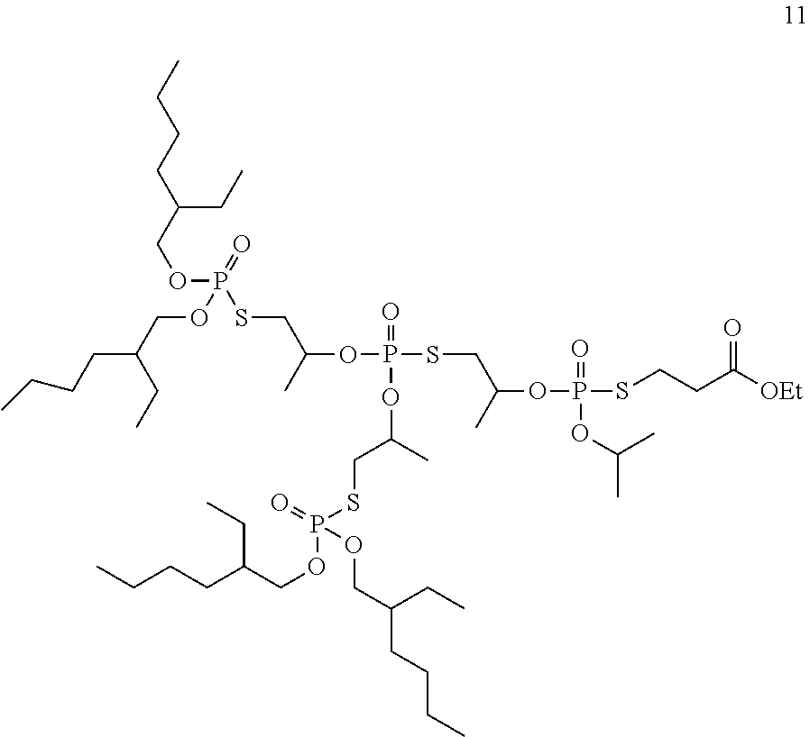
C(COP(=O)(OCC(CC)CCCC)SCC(OP(SCC(OP(SCCC([OEt])=O)(=O)OC(C)C)C)(=O)OC(CSP(=O)(OCC(CCCC)CC)OCC(CC)CCCC)C)C)(CCCC)CC
